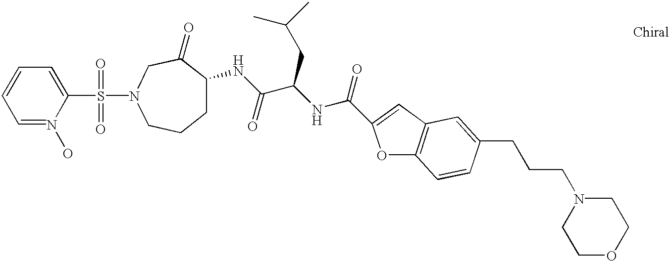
C1=N(O)C(S(=O)(=O)N2CC(=O)C(NC(C(NC(=O)C3=CC4=C(O3)C=CC(CCCN3CCOCC3)=C4)CC(C)C)=O)CCC2)=CC=C1
